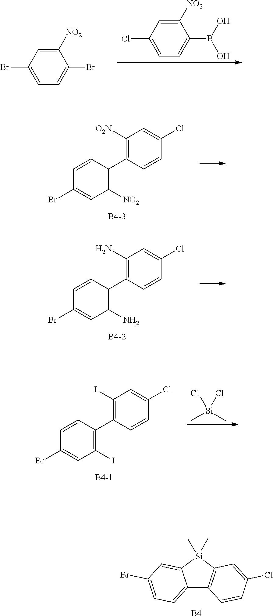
C1([NO2])=CC(Br)=CC=C1Br.C1([NO2])=CC(Cl)=CC=C1B(O)O.C1=CC(Br)=CC([NO2])=C1C1=C([O2N])C=C(Cl)C=C1.[B4-3].C1=CC(Br)=CC(N)=C1C1=C(N)C=C(Cl)C=C1.[B4-2].C1=CC(Br)=CC(I)=C1C1=C(I)C=C(Cl)C=C1.[B4-1].C[Si](C)(Cl)Cl.C12=CC=C(Br)C=C1[Si](C)(C)C1=C2C=CC(Cl)=C1.[B4]
